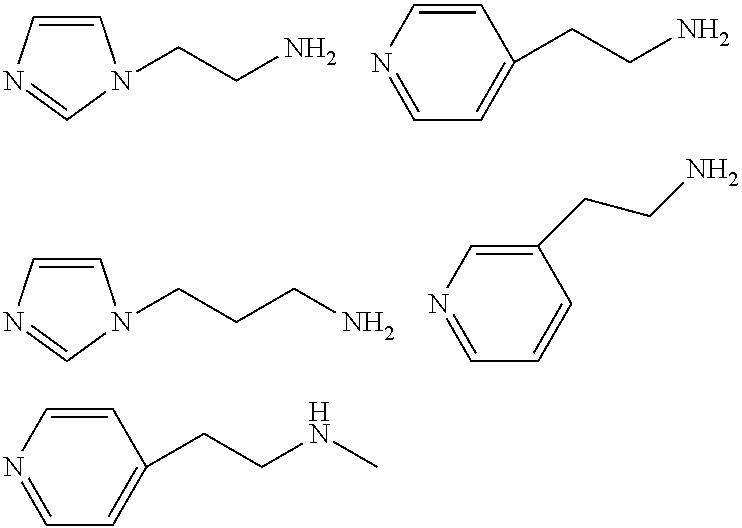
C1=CN=CN1CCN.C1(CCN)=CC=NC=C1.C1=CN=CN1CCCN.C1=CC=NC=C1CCN.C1(CCNC)=CC=NC=C1
